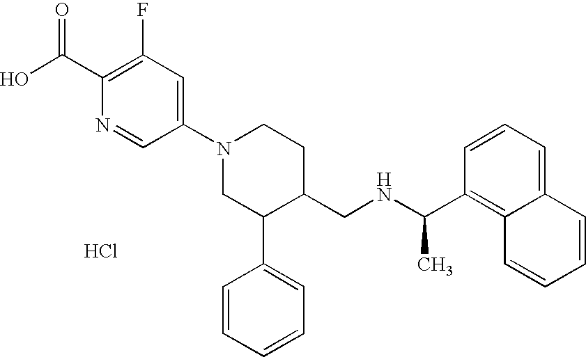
Cl.C1(N2CC(C3=CC=CC=C3)C(CNC(C)C3=C4C(=CC=C3)C=CC=C4)CC2)=CC(F)=C(C(O)=O)N=C1
